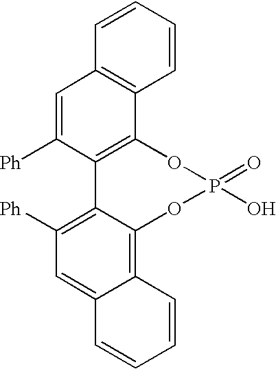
C1=C([Ph])C2=C(C3=C1C=CC=C3)OP(=O)(O)OC1=C3C(=CC([Ph])=C21)C=CC=C3
